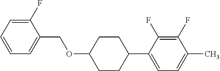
C1(F)=CC=CC=C1COC1CCC(C2=CC=C(C)C(F)=C2F)CC1
